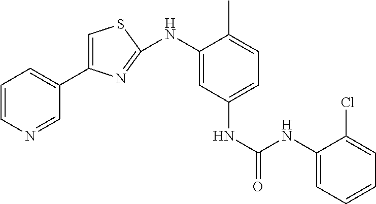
C1(C2=CSC(NC3=CC(NC(=O)NC4=CC=CC=C4Cl)=CC=C3C)=N2)=CC=CN=C1
